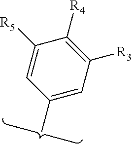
C1(C)=CC([R3])=C([R4])C([R5])=C1
